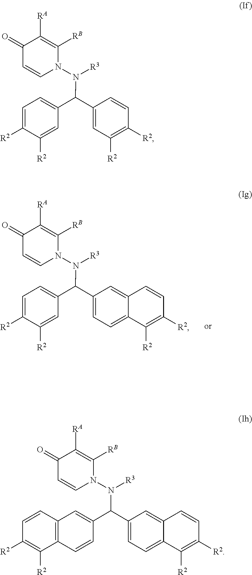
C1(=O)C=CN(N(C(C2=CC=C([R2])C([R2])=C2)C2=CC([R2])=C([R2])C=C2)[R3])C([RB])=C1[RA].C1(=O)C=CN(N(C(C2=CC3=C(C=C2)C([R2])=C([R2])C=C3)C2=CC=C3C(=C2)C=CC([R2])=C3[R2])[R3])C([RB])=C1[RA].C1(=O)C=CN(N(C(C2=CC=C([R2])C([R2])=C2)C2=CC=C3C(=C2)C=CC([R2])=C3[R2])[R3])C([RB])=C1[RA]
